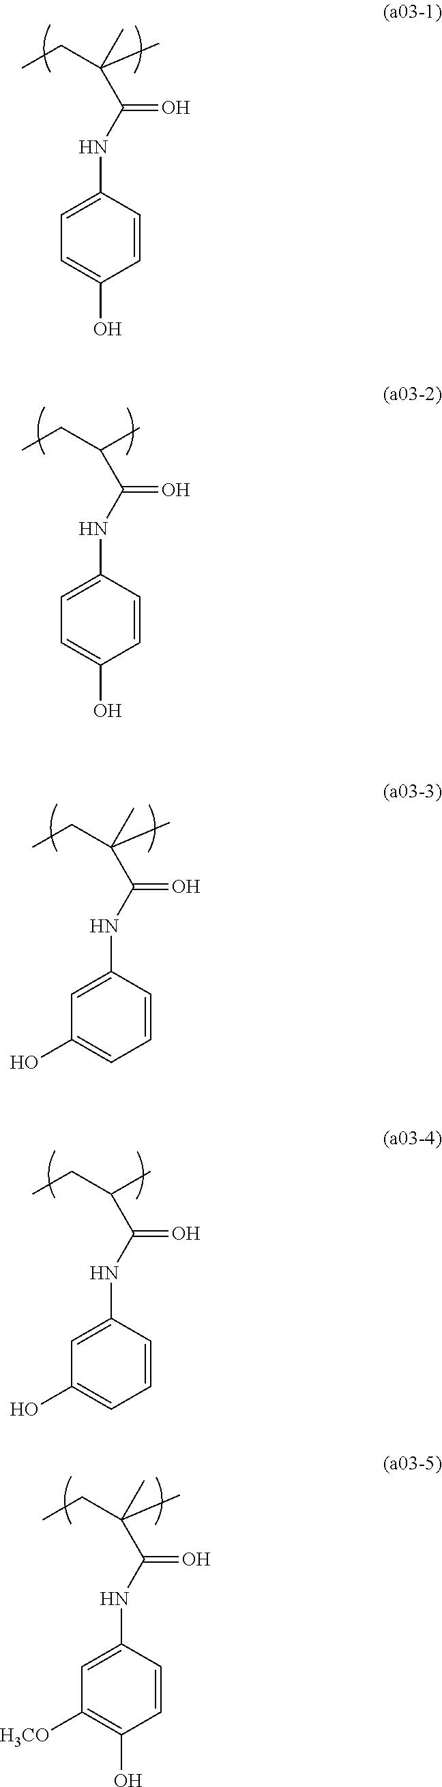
C1=C(NC(C(C)(CC)C)=O)C=CC(O)=C1.C1=C(NC(C(CC)C)=O)C=CC(O)=C1.C1=C(NC(C(C)(CC)C)=O)C=CC=C1O.C1=C(NC(C(CC)C)=O)C=CC=C1O.C1=C(NC(C(C)(CC)C)=O)C=CC(O)=C1[H3CO]
